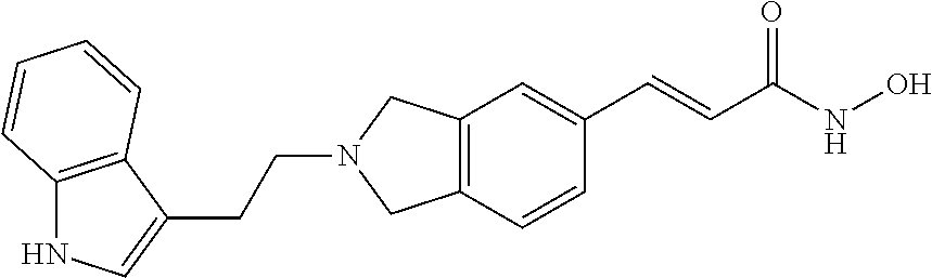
C12=C(C=CC(C=CC(NO)=O)=C1)CN(CCC1=CNC3=C1C=CC=C3)C2
